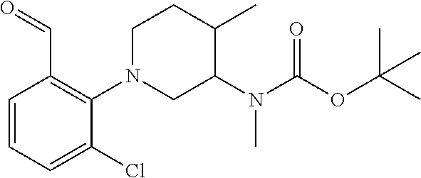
O=CC1=C(N2CC(N(C(OC(C)(C)C)=O)C)C(C)CC2)C(Cl)=CC=C1
